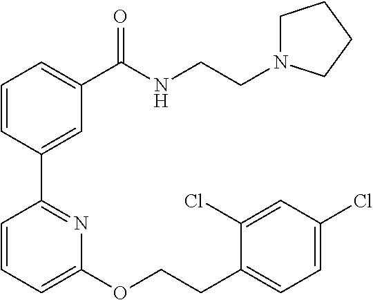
C1=CC(C2=NC(OCCC3=CC=C(Cl)C=C3Cl)=CC=C2)=CC(C(NCCN2CCCC2)=O)=C1
